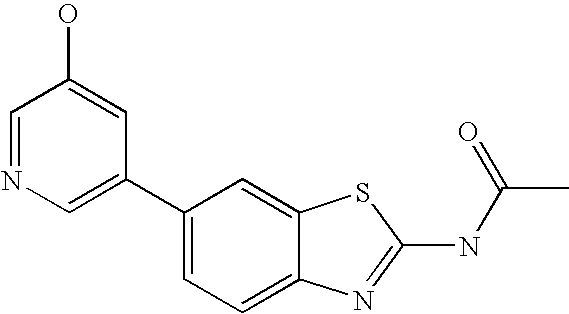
C1(C2=CC=C3C(=C2)SC(NC(C)=O)=N3)=CN=CC(O)=C1
